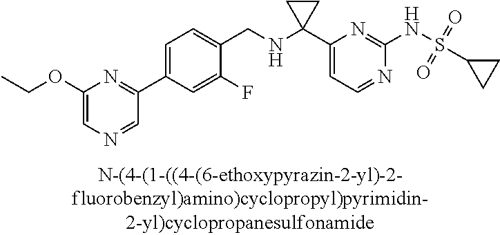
N1=CC=C(C2(NCC3=CC=C(C4=NC(OCC)=CN=C4)C=C3F)CC2)N=C1NS(=O)(=O)C1CC1
